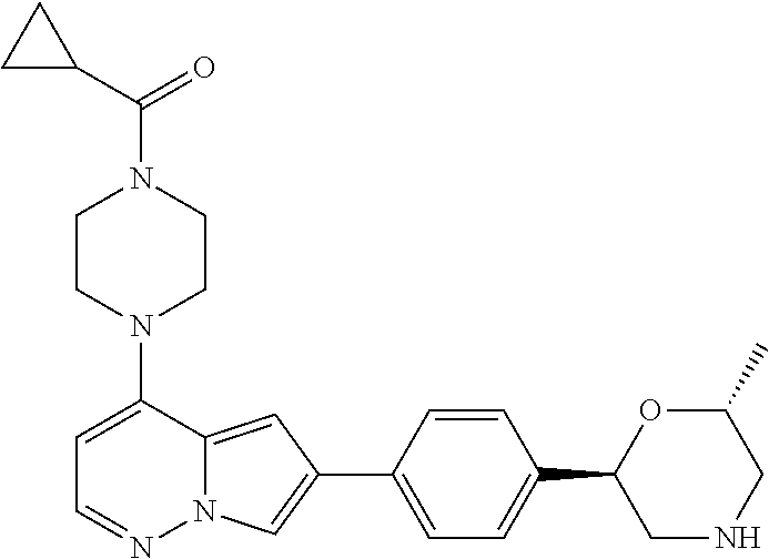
C1CN(C2=CC=NN3C2=CC(C2=CC=C(C4CNCC(C)O4)C=C2)=C3)CCN1C(C1CC1)=O
